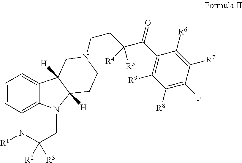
C1=CC2=C3C(=C1)C1([H])C([H])(N3CC([R2])([R3])N2[R1])CCN(CCC(C(C2=C([R9])C([R8])=C(F)C([R7])=C2[R6])=O)([R4])[R5])C1
